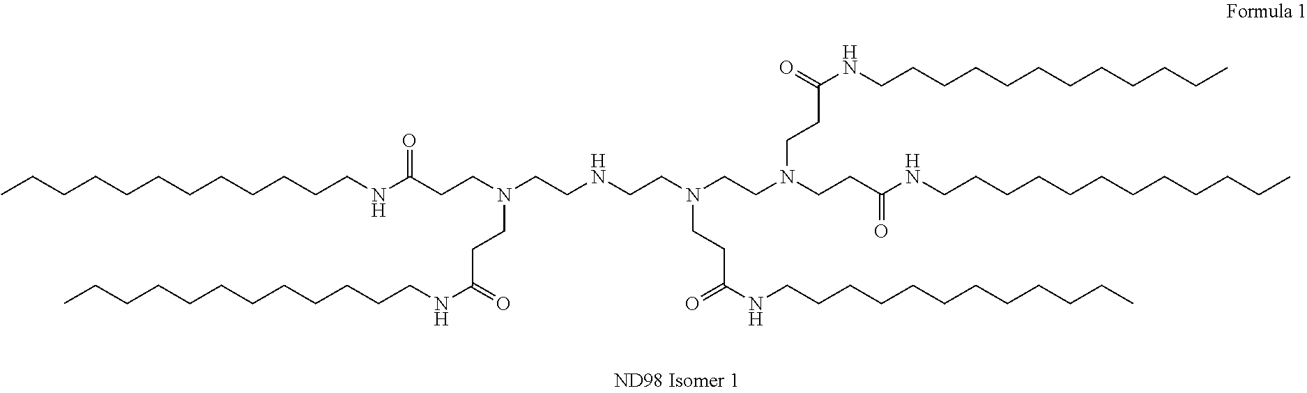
CCCCCCCCCCCCNC(CCN(CCC(NCCCCCCCCCCCC)=O)CCNCCN(CCC(NCCCCCCCCCCCC)=O)CCN(CCC(NCCCCCCCCCCCC)=O)CCC(NCCCCCCCCCCCC)=O)=O
